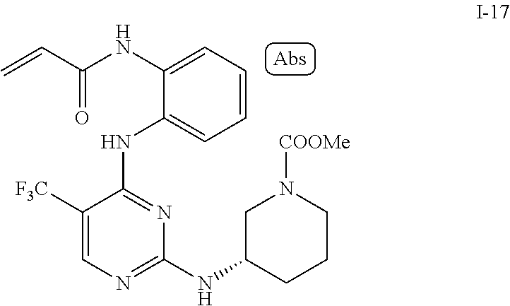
C1=CC=C(NC(C=C)=O)C(NC2=NC(NC3CCCN([COOMe])C3)=NC=C2[F3C])=C1
